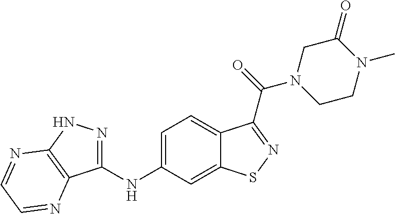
C1(NC2=CC=C3C(=C2)SN=C3C(N2CCN(C)C(=O)C2)=O)=NNC2=C1N=CC=N2
